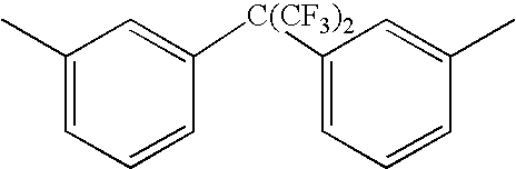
C1(C)=CC=CC([C(CF3)2]C2=CC=CC(C)=C2)=C1
